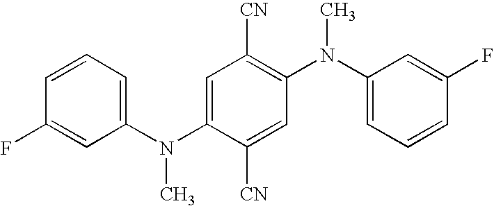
C1=CC=C(N(C2=CC([CN])=C(N(C3=CC=CC(F)=C3)C)C=C2[CN])C)C=C1F
